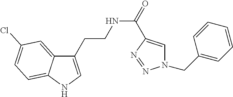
C1(CCNC(=O)C2=CN(CC3=CC=CC=C3)N=N2)=CNC2=CC=C(Cl)C=C12
